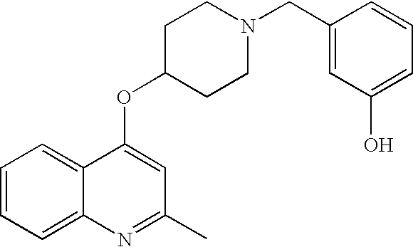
C1=CC=C2C(=C1)C(OC1CCN(CC3=CC(O)=CC=C3)CC1)=CC(C)=N2
